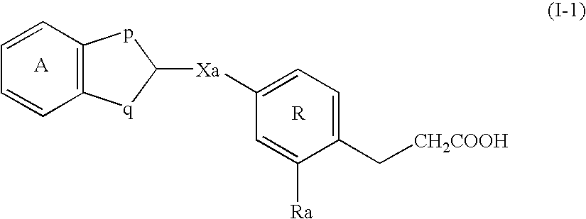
C1=CC2=C(C=C1)[q]C([Xa]C1=CC=C(C[CH2COOH])C([Ra])=C1)p2
